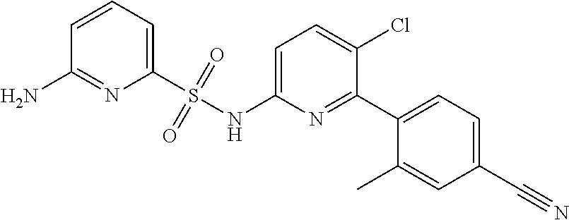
C1=C(NS(C2=CC=CC(N)=N2)(=O)=O)N=C(C2=CC=C(C#N)C=C2C)C(Cl)=C1
